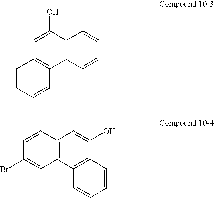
C12=C(C(O)=CC3=C1C=CC=C3)C=CC=C2.C12=C(C3=C(C(O)=C1)C=CC=C3)C=C(Br)C=C2
